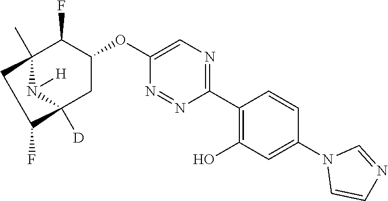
C1(C2=C(O)C=C(N3C=CN=C3)C=C2)=NC=C(OC2C(F)C3(C)N([H])C([D])(C2)C(F)C3)N=N1
